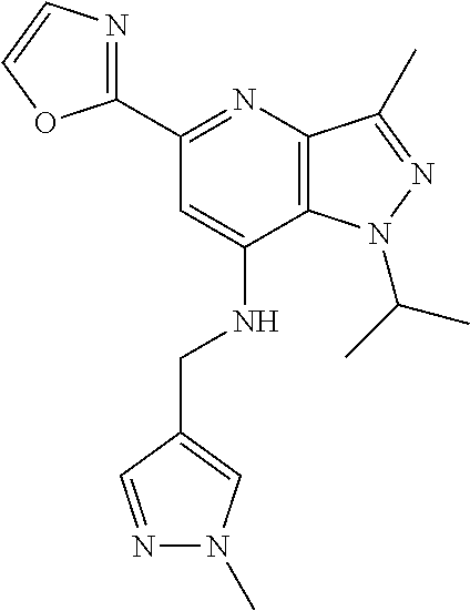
C1(C2=NC3=C(C(NCC4=CN(C)N=C4)=C2)N(C(C)C)N=C3C)=NC=CO1
